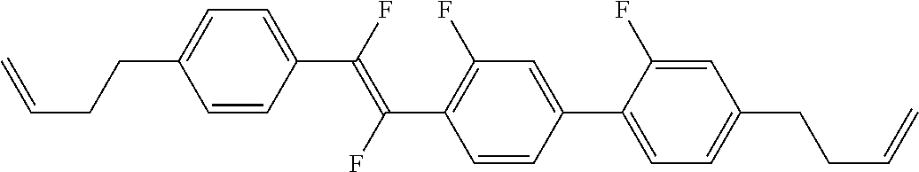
C1=CC(C(=C(C2=C(F)C=C(C3=CC=C(CCC=C)C=C3F)C=C2)F)F)=CC=C1CCC=C
